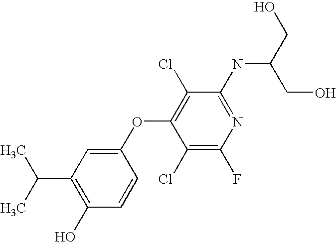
N(C1=NC(F)=C(Cl)C(OC2=CC(C(C)C)=C(O)C=C2)=C1Cl)C(CO)CO
